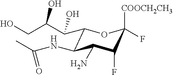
C1(C(C(CO)O)O)C(NC(C)=O)C(N)C(F)C([COOCH2CH3])(F)O1
